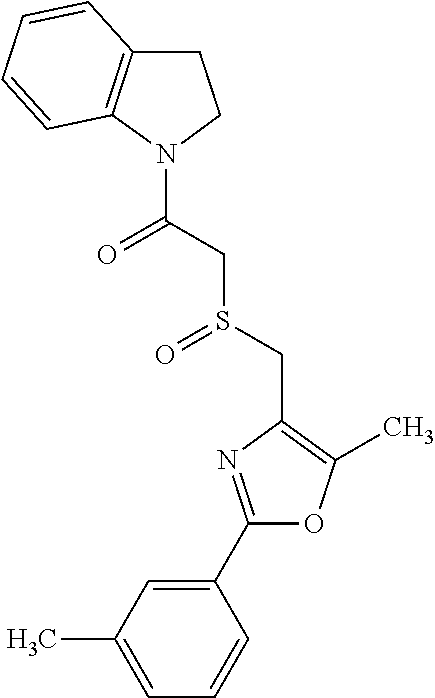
C1(C2=NC(CS(=O)CC(=O)N3CCC4=C3C=CC=C4)=C(C)O2)=CC(C)=CC=C1
